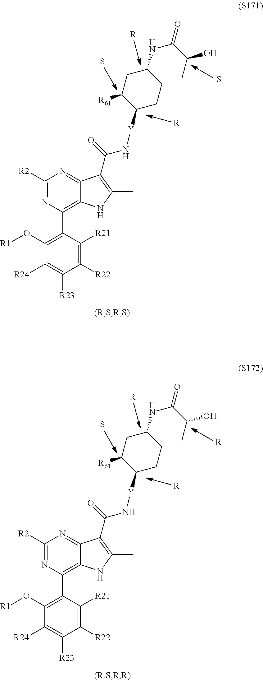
C1([R2])=NC(C2=C(O[R1])C([R24])=C([R23])C([R22])=C2[R21])=C2C(=N1)C(C(=O)N[Y]C1CCC(NC(C(C)O)=O)CC1[R61])=C(C)N2.[R].S.S.[R].C1([R2])=NC(C2=C(O[R1])C([R24])=C([R23])C([R22])=C2[R21])=C2C(=N1)C(C(=O)N[Y]C1CCC(NC(C(C)O)=O)CC1[R61])=C(C)N2.[R].S.[R].[R]
